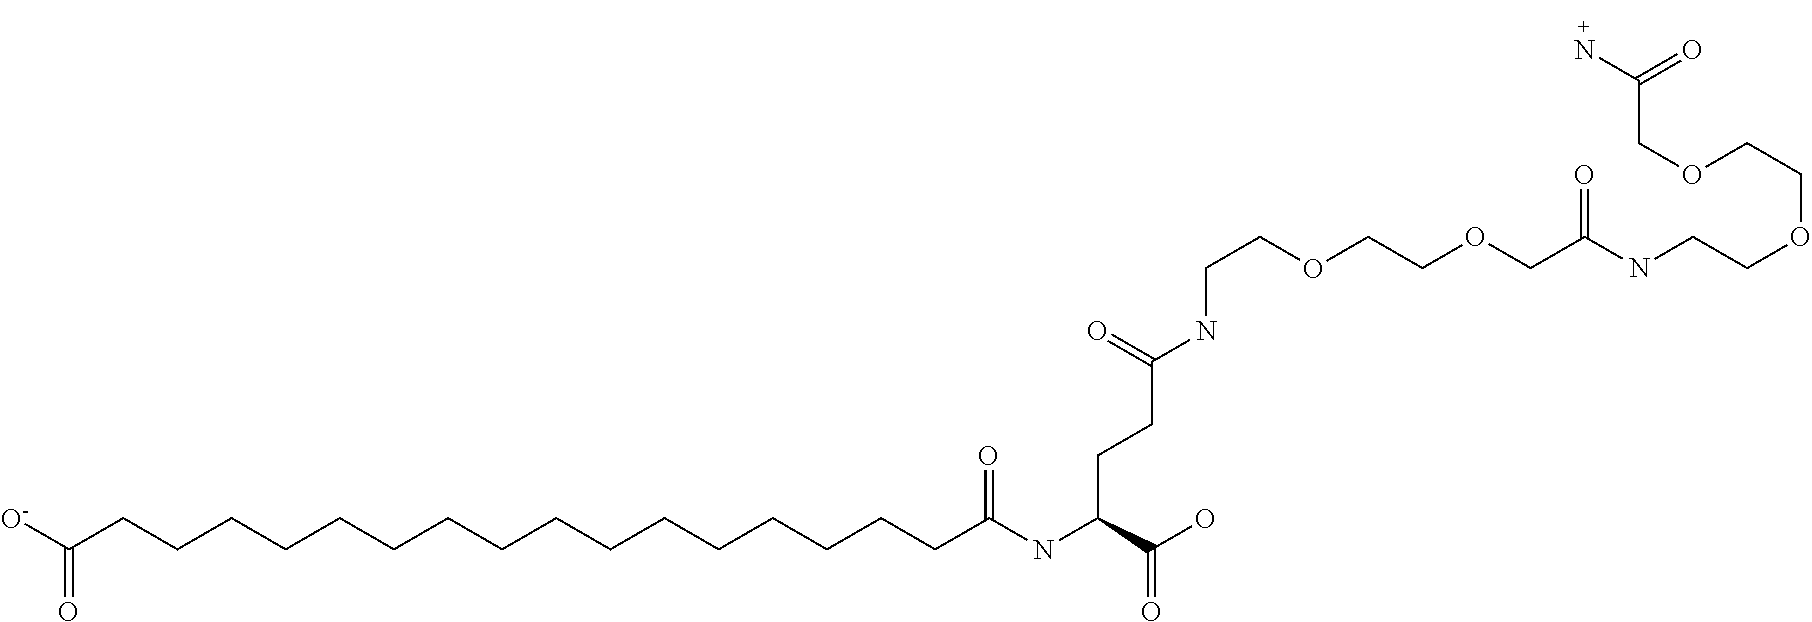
C(CCCCCCCCCCCCCCCCC(NC(C(O)=O)CCC(NCCOCCOCC(=O)NCCOCCOCC(N)=O)=O)=O)([O-])=O
